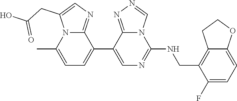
C1(C2=CC=C(C)N3C2=NC=C3CC(O)=O)=CN=C(NCC2=C3C(=CC=C2F)OCC3)N2C1=NN=C2
